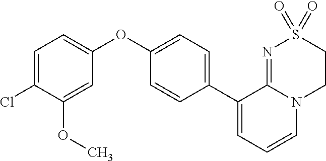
C1(C2=CC=C(OC3=CC=C(Cl)C(OC)=C3)C=C2)=CC=CN2C1=NS(=O)(=O)CC2
